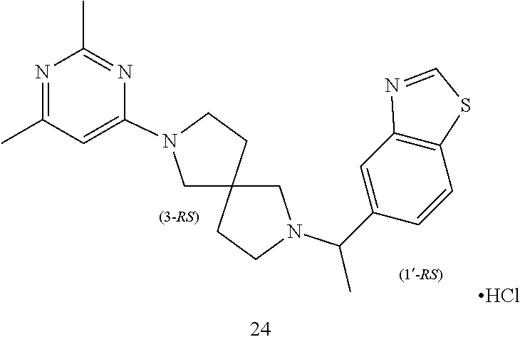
C12(CN(C(C3=CC4=C(C=C3)SC=N4)C)CC1)CCN(C1=CC(C)=NC(C)=N1)C2.Cl
